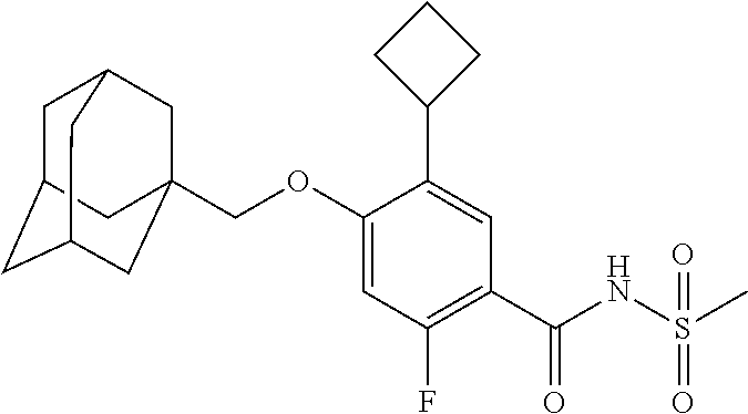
C1=C(OCC23CC4CC(CC(C2)C4)C3)C(C2CCC2)=CC(C(NS(C)(=O)=O)=O)=C1F
